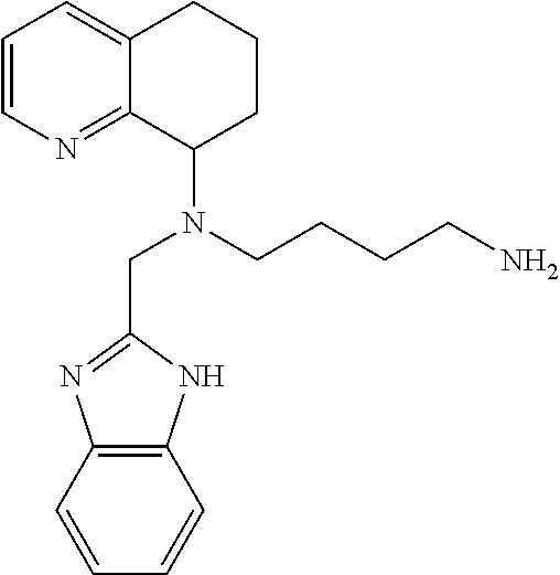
N(C1CCCC2=CC=CN=C12)(CCCCN)CC1=NC2=C(N1)C=CC=C2
